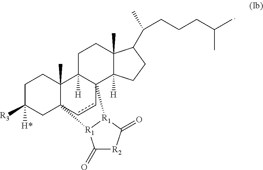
C1C([R3])([H*])CC23C(C)(C1)C1([H])C(cc2)(C2([H])C(C)(CC1)C(C(CCCC(C)C)C)CC2)[R1]1C(=O)[R2]C(=O)[R1]31
